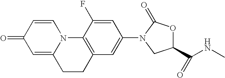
C1=C2N(C=CC1=O)C1=C(CC2)C=C(N2C(=O)OC(C(NC)=O)C2)C=C1F
